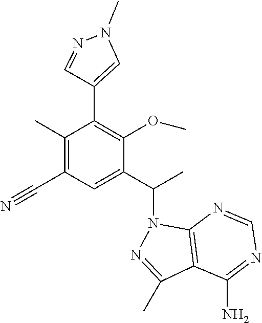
C1(C)=C(C#N)C=C(C(C)N2N=C(C)C3=C2N=CN=C3N)C(OC)=C1C1=CN(C)N=C1
